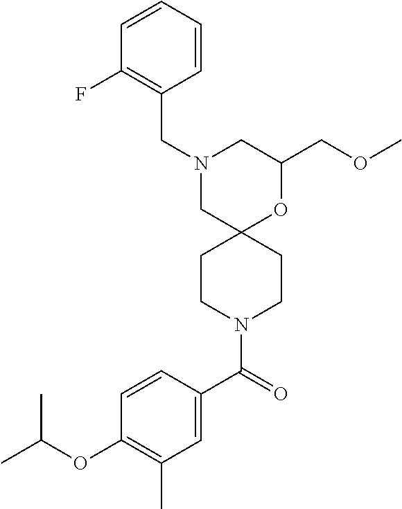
N1(CC2=C(F)C=CC=C2)CC2(OC(COC)C1)CCN(C(C1=CC(C)=C(OC(C)C)C=C1)=O)CC2
